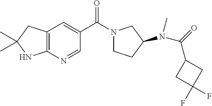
C12=C(C=C(C(=O)N3CCC(N(C(=O)C4CC(F)(F)C4)C)C3)C=N1)CC(C)(C)N2
